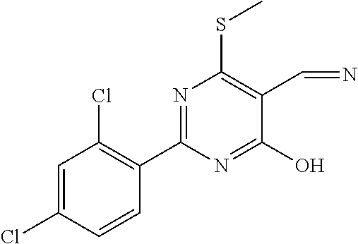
C1=C(Cl)C=CC(C2=NC(SC)=C(C=N)C(O)=N2)=C1Cl
